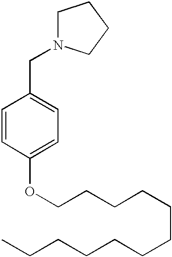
C(C1=CC=C(OCCCCCCCCCCCC)C=C1)N1CCCC1
